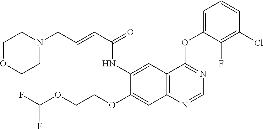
FC(OCCOC1=CC2=C(C=C1NC(C=CCN1CCOCC1)=O)C(OC1=CC=CC(Cl)=C1F)=NC=N2)F
